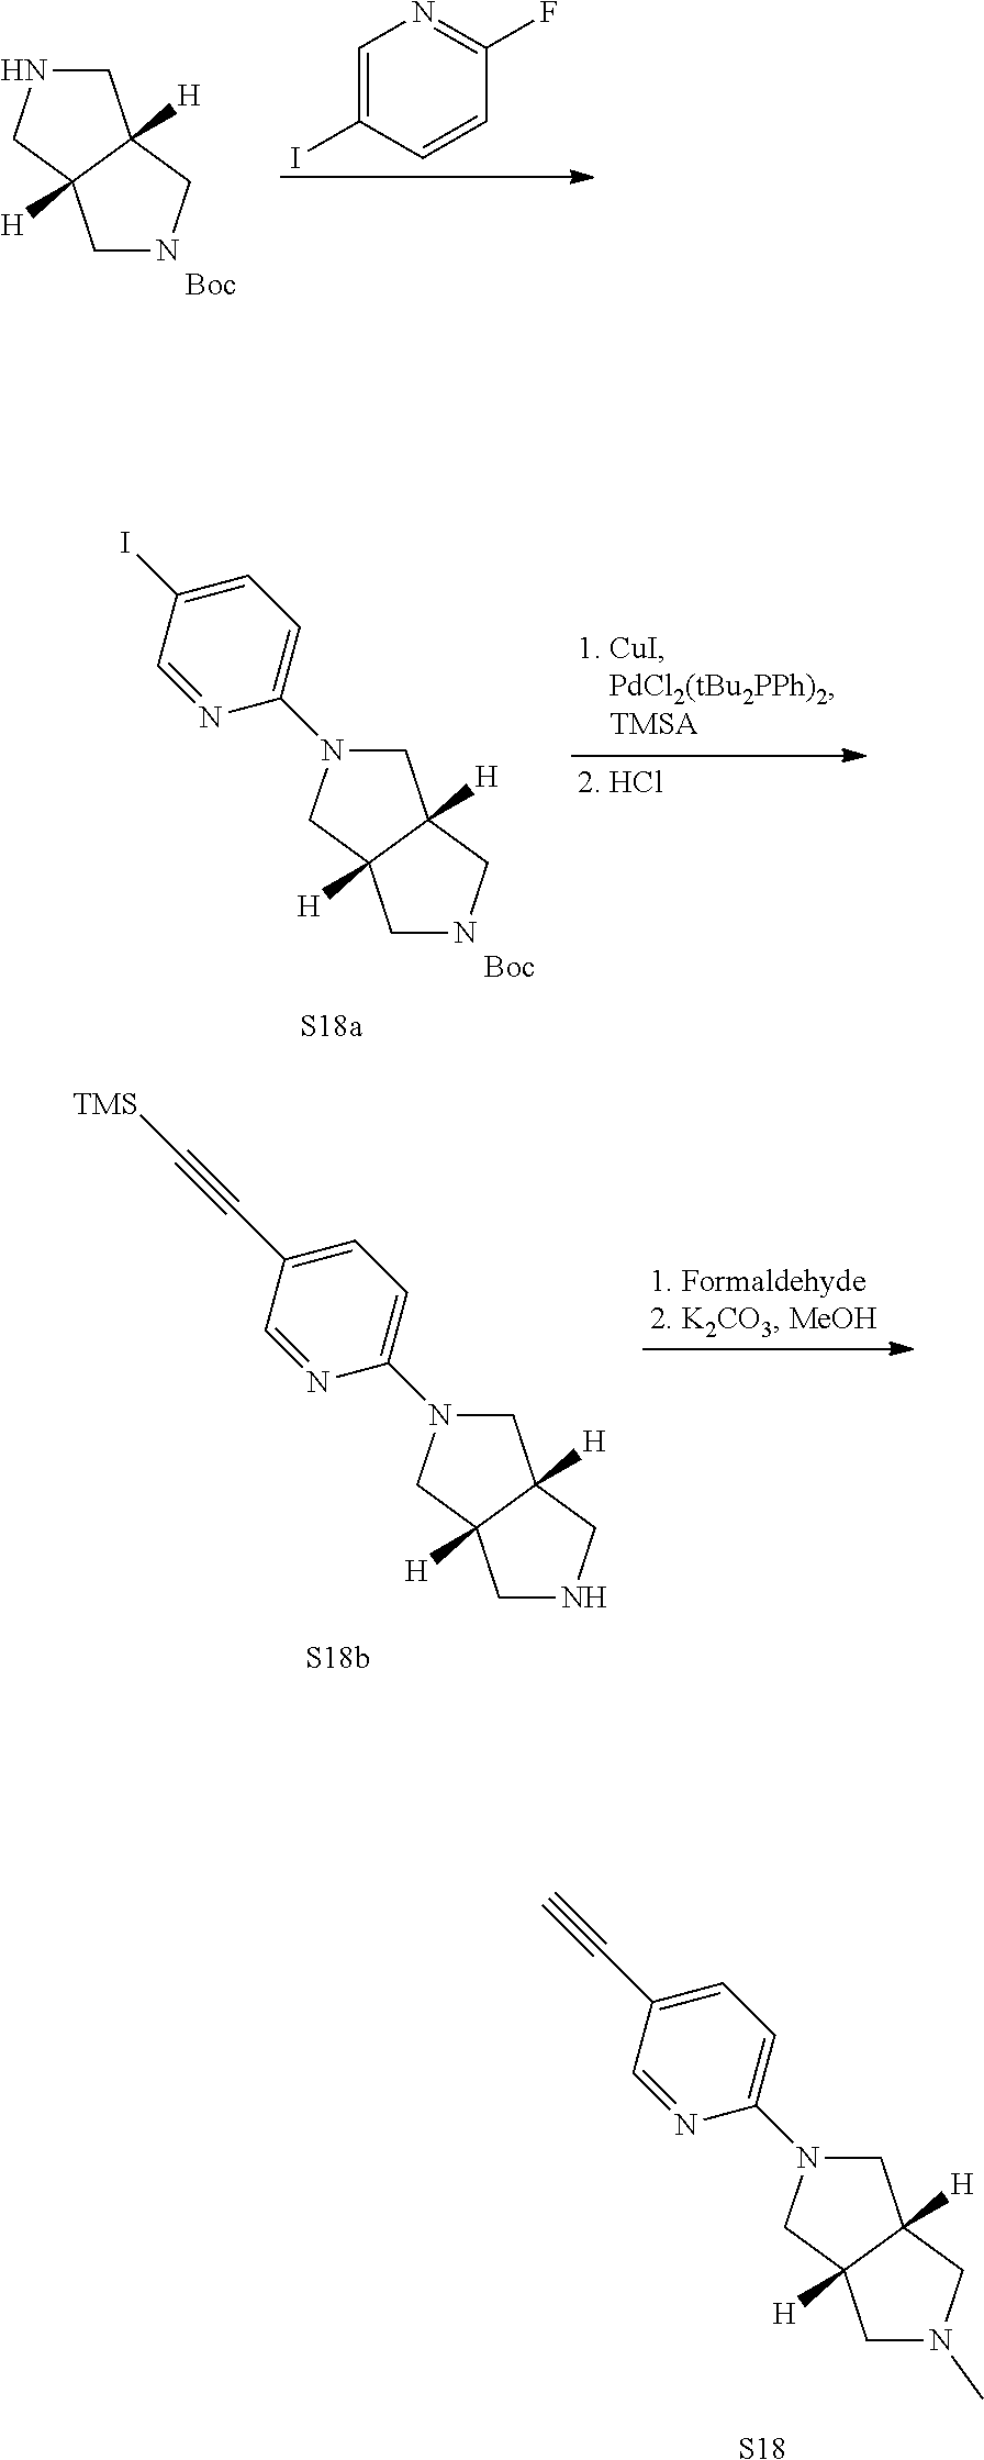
C1=C(I)C=CC(F)=N1.[Boc].C1NCC2([H])C1([H])CNC2.C1N(C2=CC=C(C#C[TMS])C=N2)CC2([H])C1([H])CNC2.[S18b].C1N(C2=CC=C(C#C)C=N2)CC2([H])C1([H])CN(C)C2.[S18].C1N(C2=CC=C(I)C=N2)CC2([H])C1([H])CNC2.[Boc]
